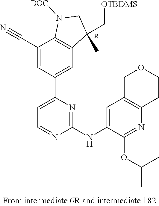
[R].C1(C#N)=CC(C2=CC=NC(NC3=CC4=C(N=C3OC(C)C)CCOC4)=N2)=CC2=C1N([BOC])CC2(C)C[OTBDMS]
